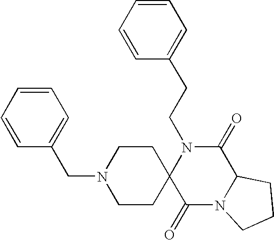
C(N1C2(C(=O)N3C(C1=O)CCC3)CCN(CC1=CC=CC=C1)CC2)CC1=CC=CC=C1
